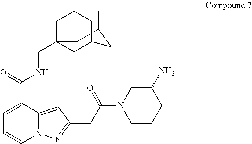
C1C2CC3CC1(CNC(C1=CC=CN4C1=CC(CC(N1CCCC(N)C1)=O)=N4)=O)CC(C3)C2
